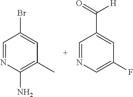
C1=NC(N)=C(C)C=C1Br.C1=NC=C(F)C=C1C(=O)[H]
